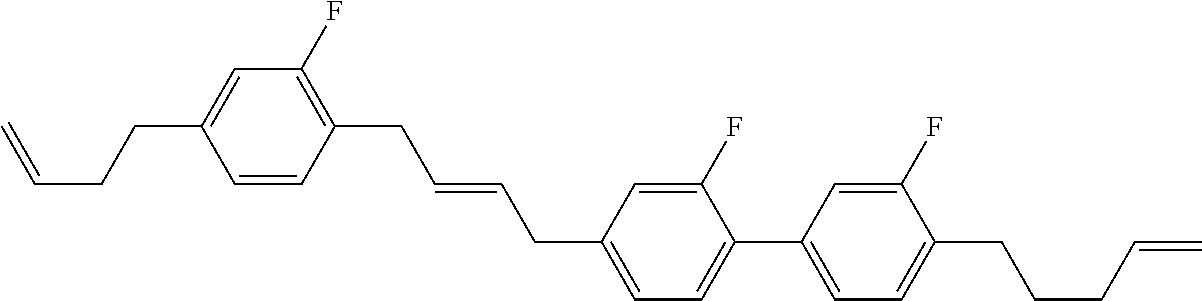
C1=CC(CC=CCC2=CC=C(C3=CC=C(CCCC=C)C(F)=C3)C(F)=C2)=C(F)C=C1CCC=C
